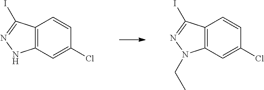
C12=C(C=C(Cl)C=C1)NN=C2I.C12=C(C=C(Cl)C=C1)N(CC)N=C2I
